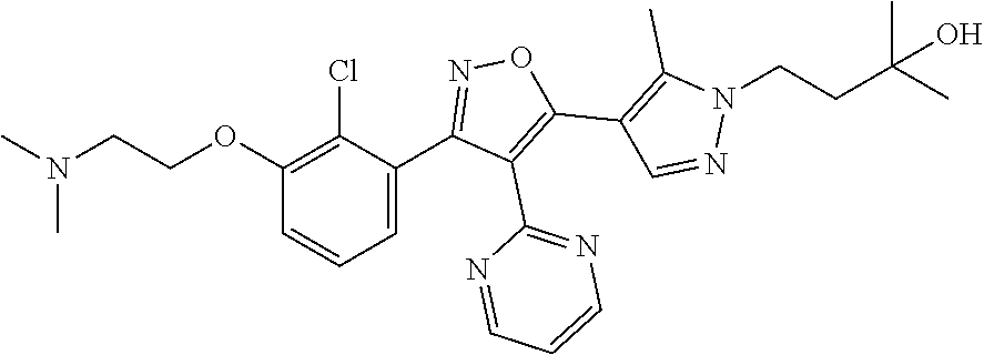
C1=NC(C2=C(C3=C(C)N(CCC(C)(O)C)N=C3)ON=C2C2=CC=CC(OCCN(C)C)=C2Cl)=NC=C1
